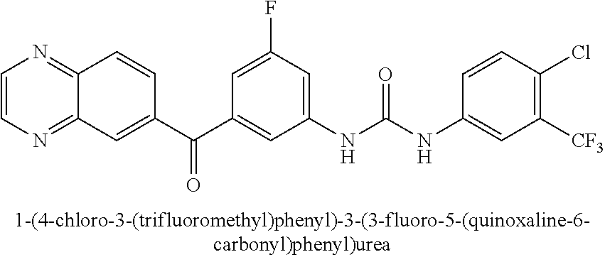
C1(Cl)=C([CF3])C=C(NC(NC2=CC(F)=CC(C(C3=CC4=NC=CN=C4C=C3)=O)=C2)=O)C=C1
